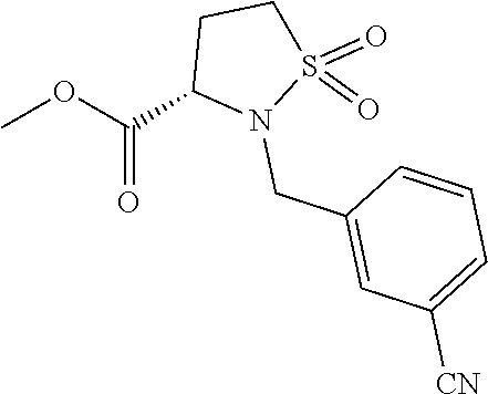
O(C(=O)C1CCS(=O)(=O)N1CC1=CC([CN])=CC=C1)C
